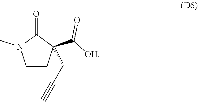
C1CC(C(=O)[OH])(CC#C)C(=O)N1C
